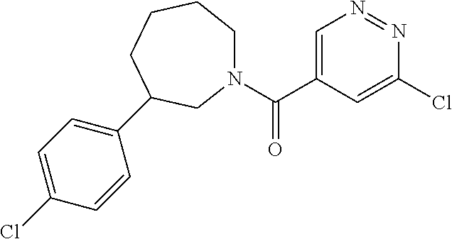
C1=C(Cl)N=NC=C1C(N1CCCCC(C2=CC=C(Cl)C=C2)C1)=O
